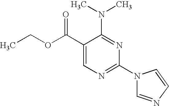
C1(C(OCC)=O)=CN=C(N2C=NC=C2)N=C1N(C)C
